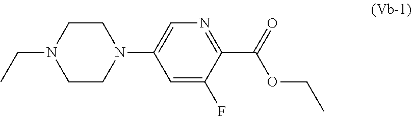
C1CN(CC)CCN1C1=CN=C(C(OCC)=O)C(F)=C1
